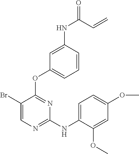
C1(Br)=CN=C(NC2=CC=C(OC)C=C2OC)N=C1OC1=CC=CC(NC(=O)C=C)=C1
